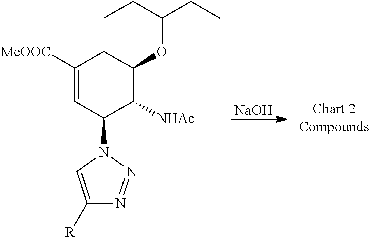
[NaOH].C1([MeOOC])=CC(N2C=C([R])N=N2)C([NHAc])C(OC(CC)CC)C1
